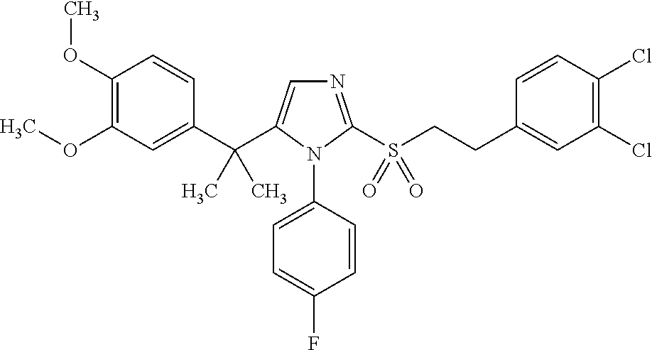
O(C)C1=C(OC)C=C(C(C2=CN=C(S(CCC3=CC(Cl)=C(Cl)C=C3)(=O)=O)N2C2=CC=C(F)C=C2)(C)C)C=C1
